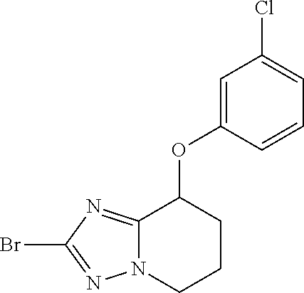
BrC1=NN2C(=N1)C(OC1=CC(Cl)=CC=C1)CCC2
